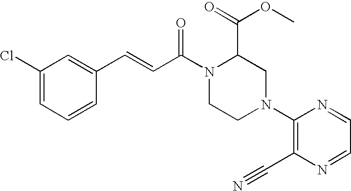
C1=C(C=CC(N2CCN(C3=C(C#N)N=CC=N3)CC2C(=O)OC)=O)C=CC=C1Cl
